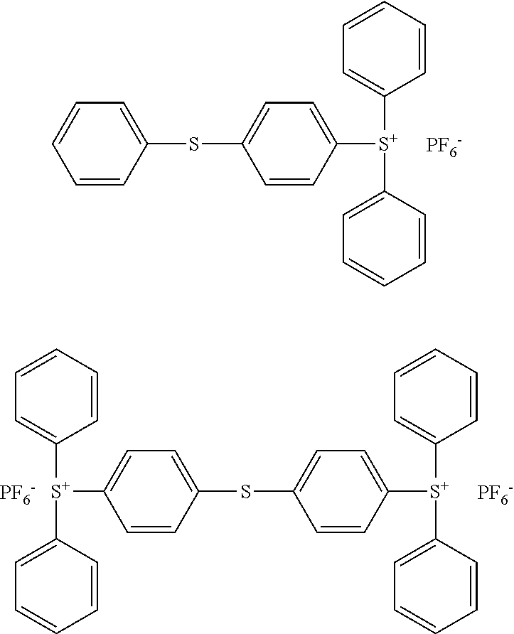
C1=CC(SC2=CC=C([S+](C3=CC=CC=C3)C3=CC=CC=C3)C=C2)=CC=C1.[PF6-].[PF6-].C1=CC(SC2=CC=C([S+](C3=CC=CC=C3)C3=CC=CC=C3)C=C2)=CC=C1[S+](C1=CC=CC=C1)C1=CC=CC=C1.[PF6-]
